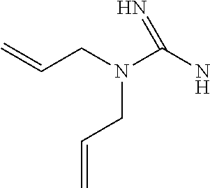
C(N(CC=C)CC=C)(N)=N
